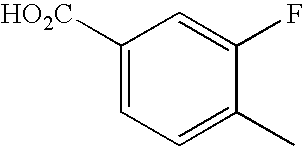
C1([HO2C])=CC=C(C)C(F)=C1
